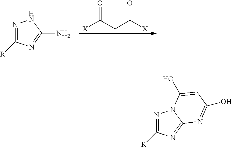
O=C(CC([X])=O)[X].N1=C([R])N=C(N)N1.N1=C([R])N=C2N1C(O)=CC(O)=N2
